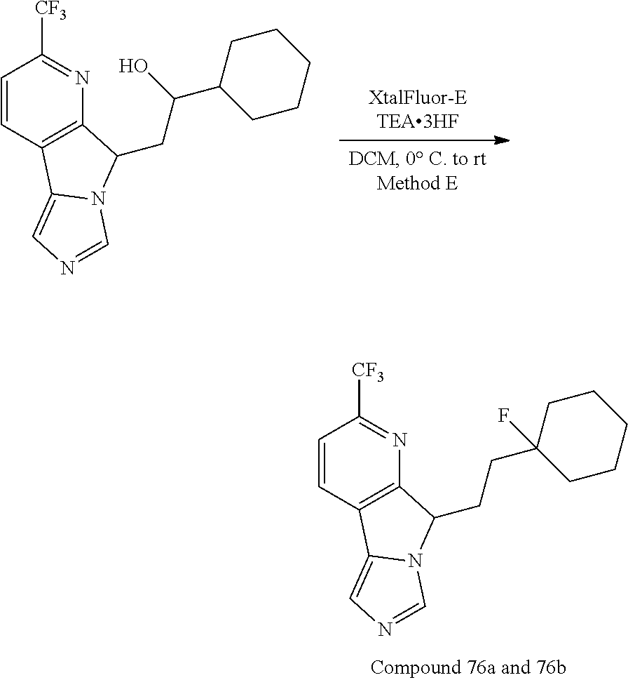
C1=CC2=C(N=C1[CF3])C(CC(C1CCCCC1)O)N1C2=CN=C1.C1=CC2=C(N=C1[CF3])C(CCC1(F)CCCCC1)N1C2=CN=C1
